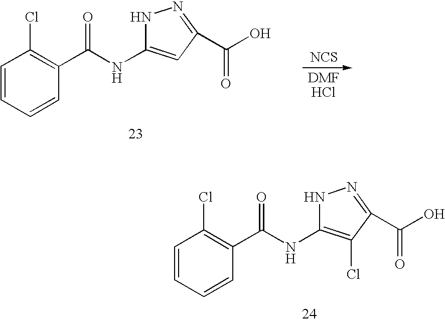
C1=CC=CC(C(NC2=CC(C(=O)O)=NN2)=O)=C1Cl.[NCS].C1=CC=CC(C(NC2=C(Cl)C(C(=O)O)=NN2)=O)=C1Cl
